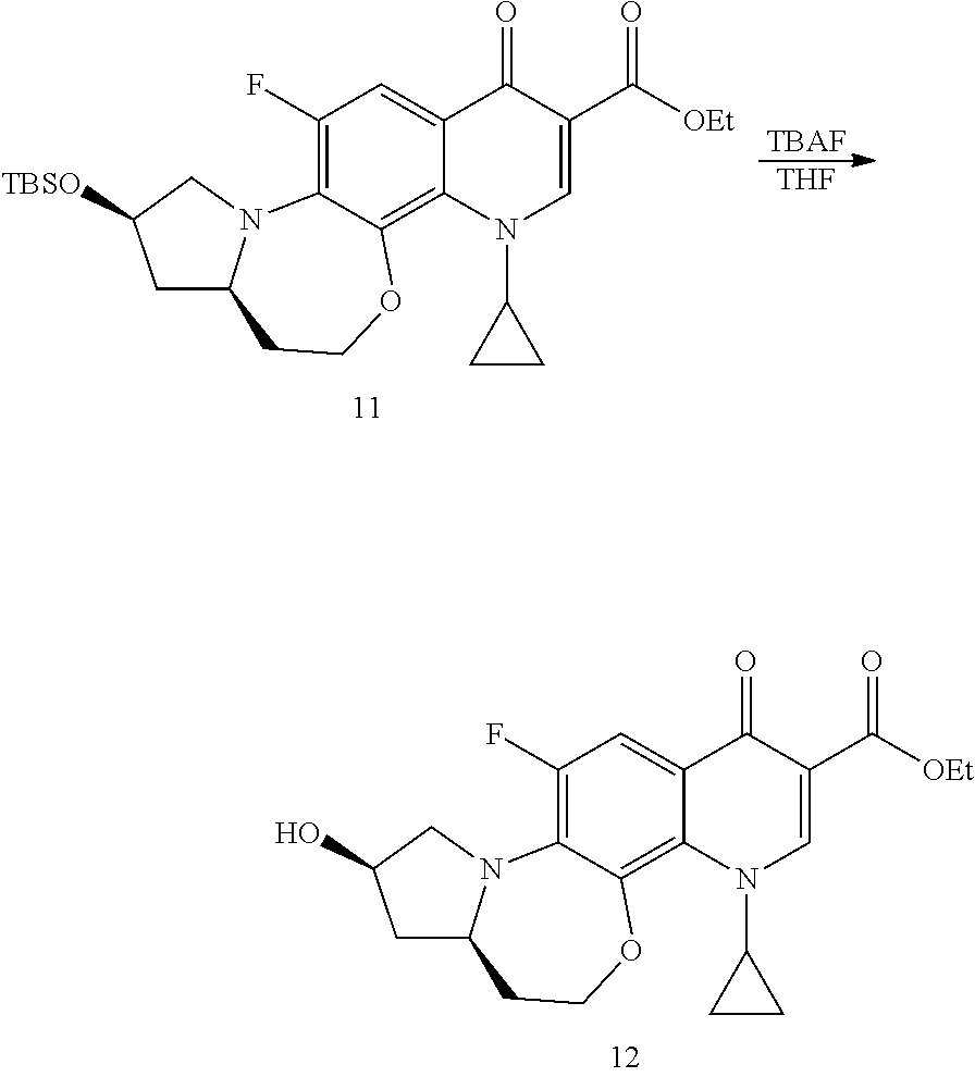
C1(F)=C2C(=C3C(=C1)C(=O)C(C([OEt])=O)=CN3C1CC1)OCCC1N2CC(O)C1.C1(F)=C2C(=C3C(=C1)C(=O)C(C([OEt])=O)=CN3C1CC1)OCCC1N2CC([TBSO])C1.[TBAF].[THF]
